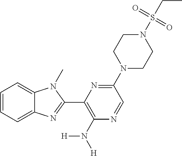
C1=CC=C2C(=C1)N(C)C(C1=C(N([H])[H])N=CC(N3CCN(S(CC)(=O)=O)CC3)=N1)=N2
